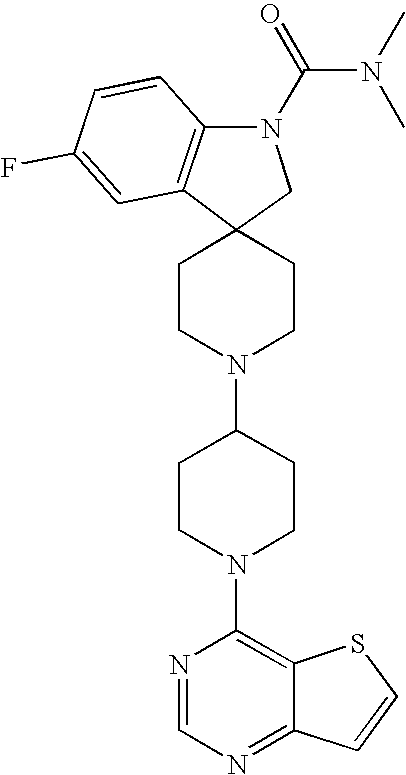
C12=C(N(C(N(C)C)=O)CC13CCN(C1CCN(C4=C5C(=NC=N4)C=CS5)CC1)CC3)C=CC(F)=C2
